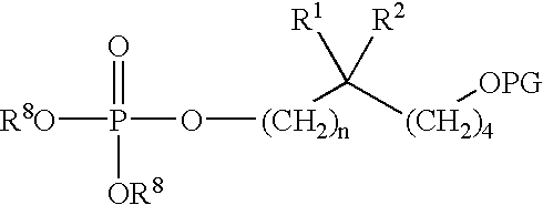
[R8O]P(O[(CH2)n]C([(CH2)4][OPG])([R1])[R2])(=O)[OR8]
